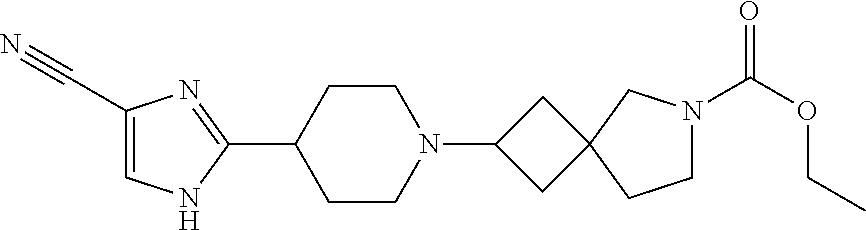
C1(C#N)=CNC(C2CCN(C3CC4(C3)CCN(C(OCC)=O)C4)CC2)=N1
